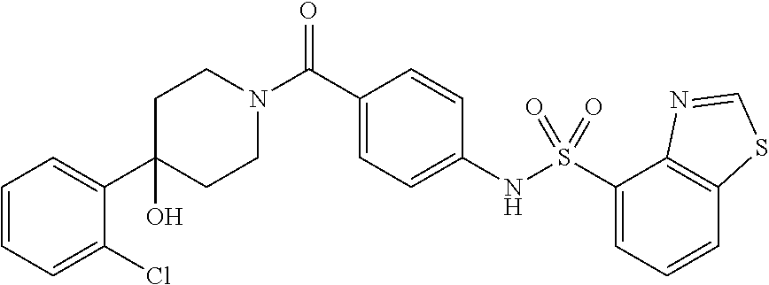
C1(O)(C2=CC=CC=C2Cl)CCN(C(C2=CC=C(NS(C3=CC=CC4=C3N=CS4)(=O)=O)C=C2)=O)CC1
